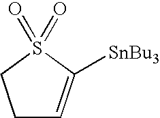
C1C=C([SnBu3])S(=O)(=O)C1
